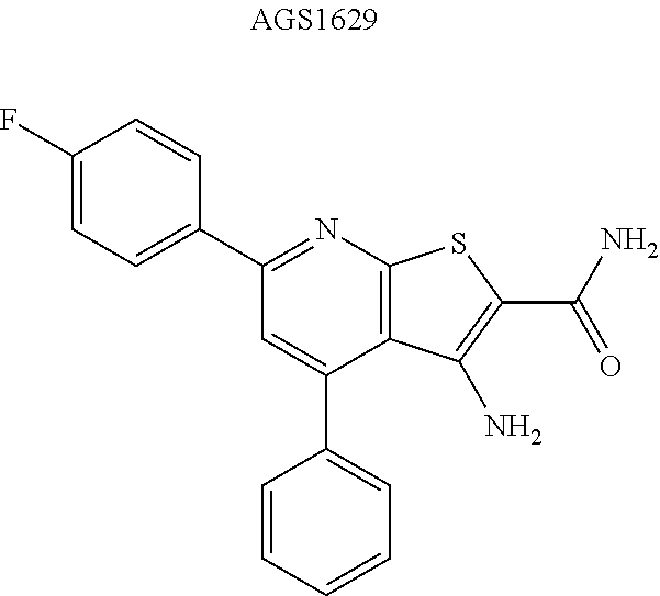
C1=C(C2=CC=CC=C2)C2=C(N=C1C1=CC=C(F)C=C1)SC(C(N)=O)=C2N
